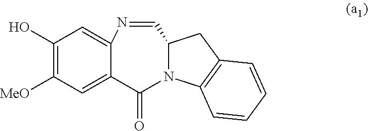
C1(O)=C([MeO])C=C2C(=C1)N=CC1CC3=C(C=CC=C3)N1C2=O
